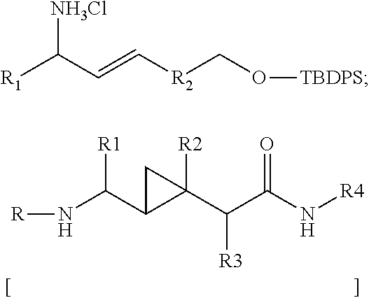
[R]NC(C1C(C([R3])C(N[R4])=O)([R2])C1)[R1].C(=C[R2]CO[TBDPS])C([R1])[NH3Cl]
